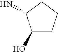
C1(O)CCCC1N
